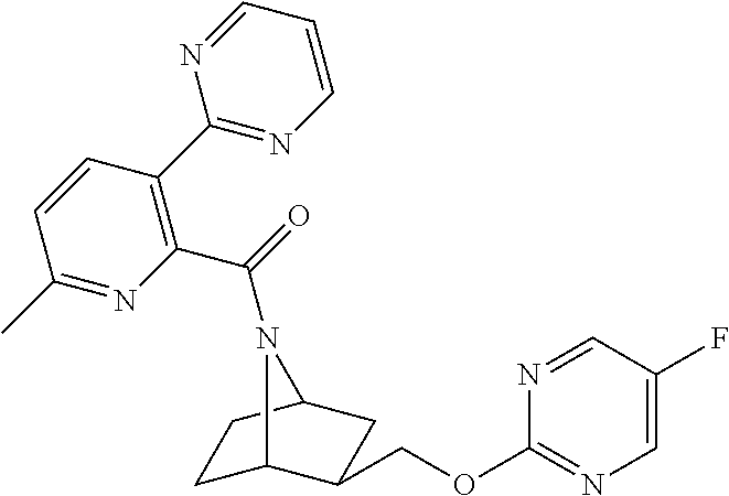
C1C2C(COC3=NC=C(F)C=N3)CC(C1)N2C(=O)C1=C(C2=NC=CC=N2)C=CC(C)=N1
